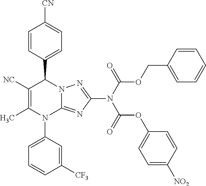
C1=CC(C2C([NC])=C(C)N(C3=CC=CC([CF3])=C3)C3=NC(N(C(OCC4=CC=CC=C4)=O)C(=O)OC4=CC=C([NO2])C=C4)=NN23)=CC=C1[CN]
